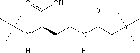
C(N(C(CCN(C(CC(C)(C)C)=O)[H])C(O)=O)[H])(C)(C)C
